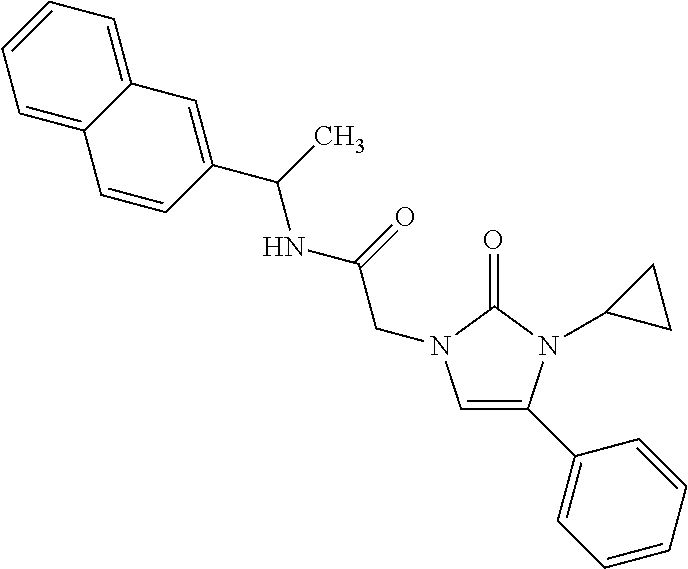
C1=C(C2=CC=CC=C2)N(C2CC2)C(=O)N1CC(NC(C1=CC2=CC=CC=C2C=C1)C)=O
